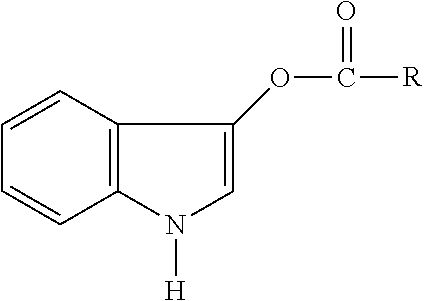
C1=CC2=C(C=C1)C(OC(=O)[R])=CN2[H]
